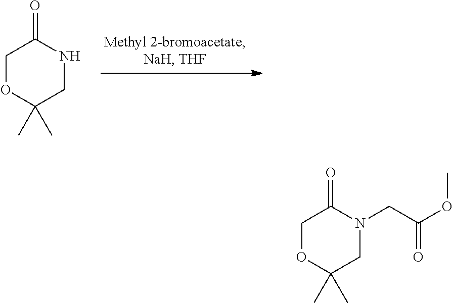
C1OC(C)(C)CNC1=O.C1OC(C)(C)CN(CC(=O)OC)C1=O
